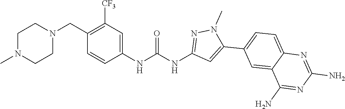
N1(C)CCN(CC2=C([CF3])C=C(NC(NC3=NN(C)C(C4=CC=C5C(=C4)C(N)=NC(N)=N5)=C3)=O)C=C2)CC1
